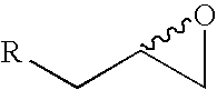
C1OC1C[R]
